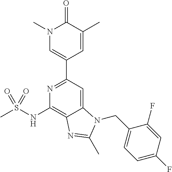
C12=CC(C3=CN(C)C(=O)C(C)=C3)=NC(NS(C)(=O)=O)=C1N=C(C)N2CC1=CC=C(F)C=C1F
